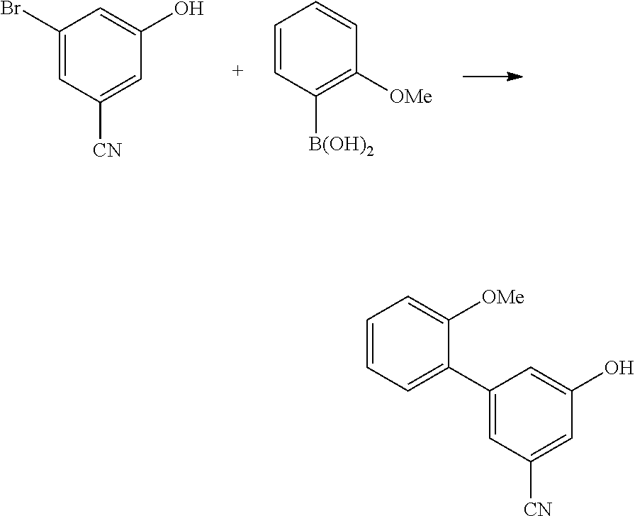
C1=CC([B(OH)2])=C([OMe])C=C1.C1(Br)=CC([CN])=CC(O)=C1.C1=CC=C(C2=CC([CN])=CC(O)=C2)C([OMe])=C1
